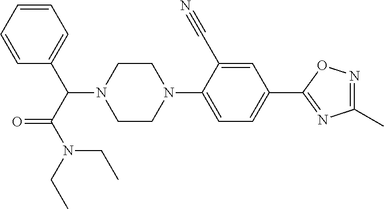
N1(C(C2=CC=CC=C2)C(N(CC)CC)=O)CCN(C2=CC=C(C3=NC(C)=NO3)C=C2C#N)CC1
